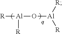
[R][Al](O[Al]([R])[R])[R]
